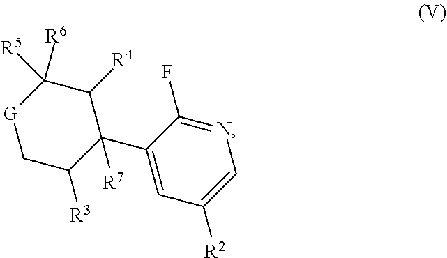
C1(C2([R7])C([R4])C([R6])([R5])[G]CC2[R3])=CC([R2])=CN=C1F
